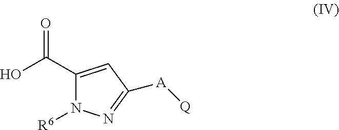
O=C(C1=CC([A][Q])=NN1[R6])O
